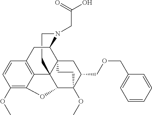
C1CN(CC(O)=O)C2C34C15C1=C(C=CC(OC)=C1OC5C(OC)(C(COCC1=CC=CC=C1)C3)CC4)C2
